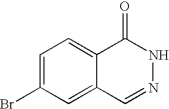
C1=C(Br)C=C2C(=C1)C(=O)NN=C2
